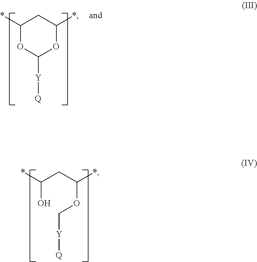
C(O)(CC(OC[Y][Q])*)*.C1(*)OC([Y][Q])OC(*)C1
